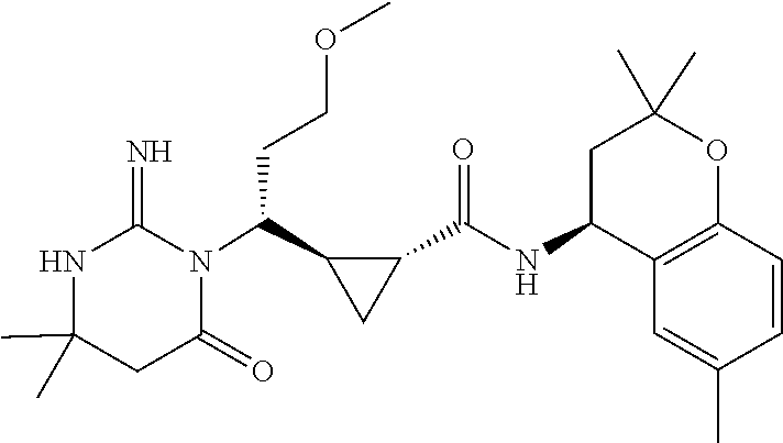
C1(C)(C)NC(=N)N(C(C2CC2C(NC2C3=C(OC(C)(C)C2)C=CC(C)=C3)=O)CCOC)C(=O)C1
